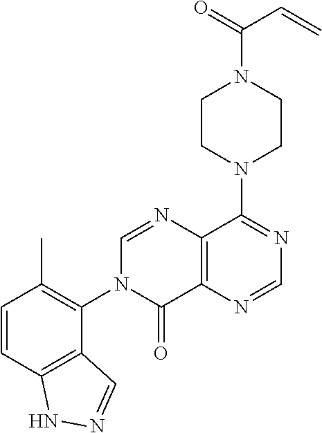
C1CN(C2=NC=NC3=C2N=CN(C2=C(C)C=CC4=C2C=NN4)C3=O)CCN1C(=O)C=C
